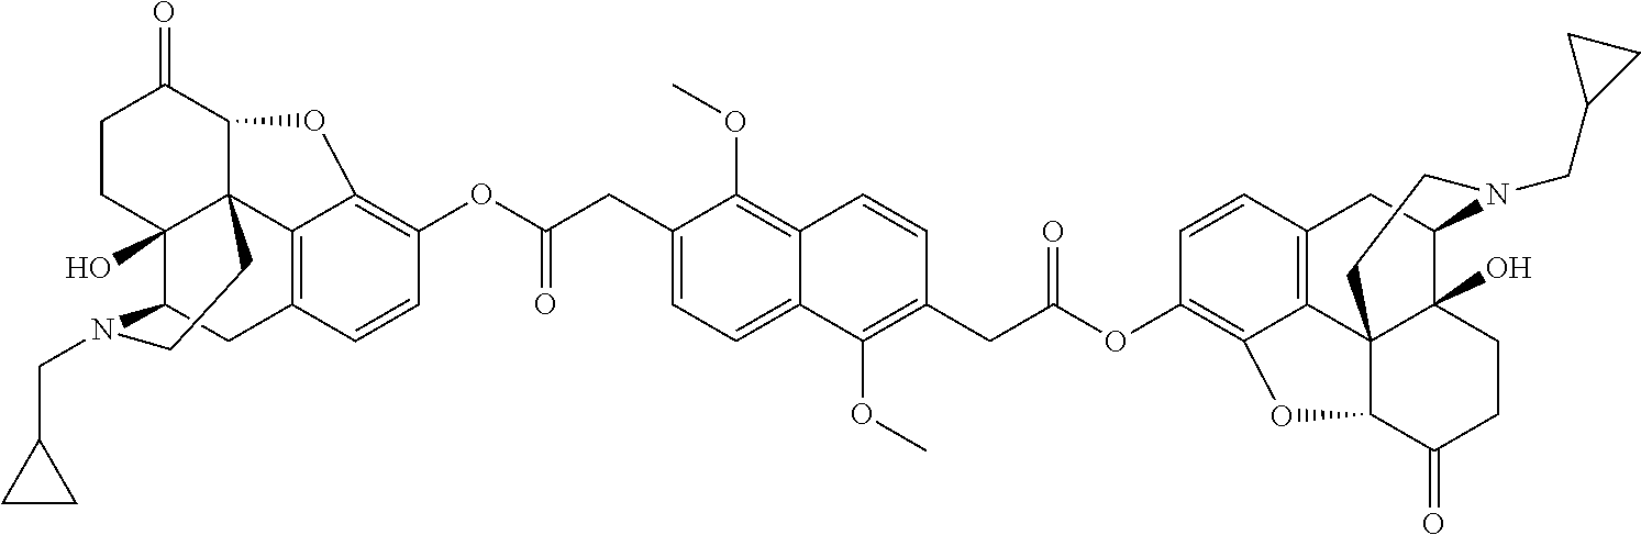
C1CC2(O)C34C(C1=O)OC1=C(OC(CC5=CC=C6C(=C5OC)C=CC(CC(OC5=C7C8=C(C=C5)CC5C9(O)C8(C(C(=O)CC9)O7)CCN5CC5CC5)=O)=C6OC)=O)C=CC(=C31)CC2N(CC1CC1)CC4
